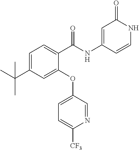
C1=C(C(C)(C)C)C=C(OC2=CC=C([CF3])N=C2)C(C(NC2=CC(=O)NC=C2)=O)=C1
